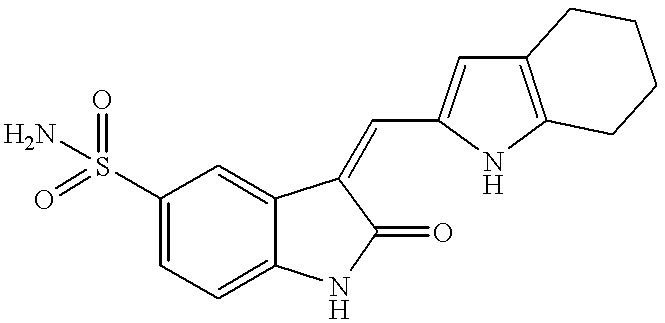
C1(S(=O)(=O)N)=CC=C2C(=C1)C(=CC1=CC3=C(N1)CCCC3)C(=O)N2
